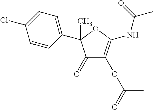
C1=CC(C2(C)C(=O)C(OC(=O)C)=C(NC(C)=O)O2)=CC=C1Cl
